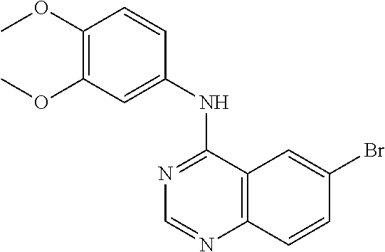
C1(OC)=C(OC)C=C(NC2=NC=NC3=C2C=C(Br)C=C3)C=C1
